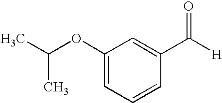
C1(OC(C)C)=CC=CC(C([H])=O)=C1
